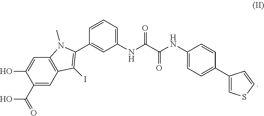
C1(C(=O)O)=CC2=C(C=C1O)N(C)C(C1=CC(NC(C(NC3=CC=C(C4=CSC=C4)C=C3)=O)=O)=CC=C1)=C2I
